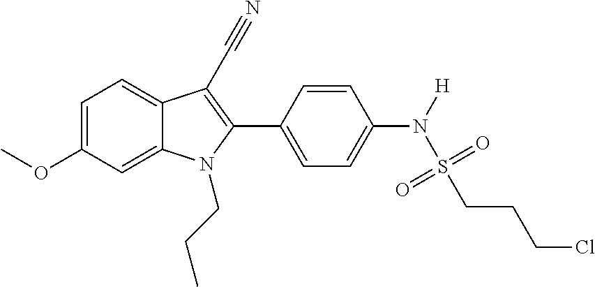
C1=C(OC)C=C2C(=C1)C(C#N)=C(C1=CC=C(N(S(CCCCl)(=O)=O)[H])C=C1)N2CCC
